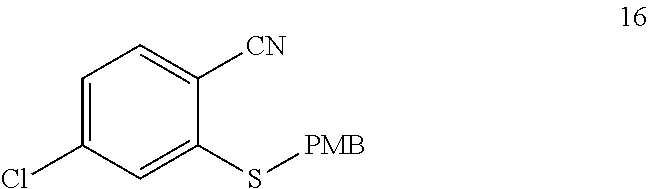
C1=C(Cl)C=C(S[PMB])C([CN])=C1
